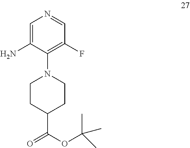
C1(N2CCC(C(=O)OC(C)(C)C)CC2)=C(F)C=NC=C1N
